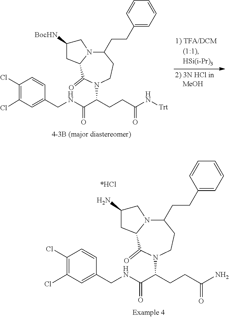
C1(Cl)=C(Cl)C=C(CNC(=O)C(CCC(N)=O)N2C(=O)C3N(C(CCC4=CC=CC=C4)CC2)CC(N)C3)C=C1.C1(Cl)=C(Cl)C=C(CNC(=O)C(CCC(N[Trt])=O)N2C(=O)C3N(C(CCC4=CC=CC=C4)CC2)CC([BocHN])C3)C=C1
